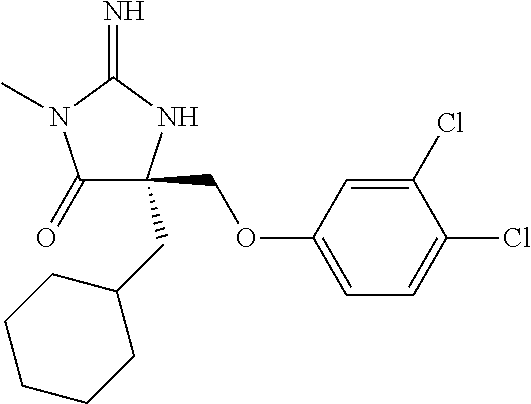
C1(=O)C(COC2=CC=C(Cl)C(Cl)=C2)(CC2CCCCC2)NC(=N)N1C
